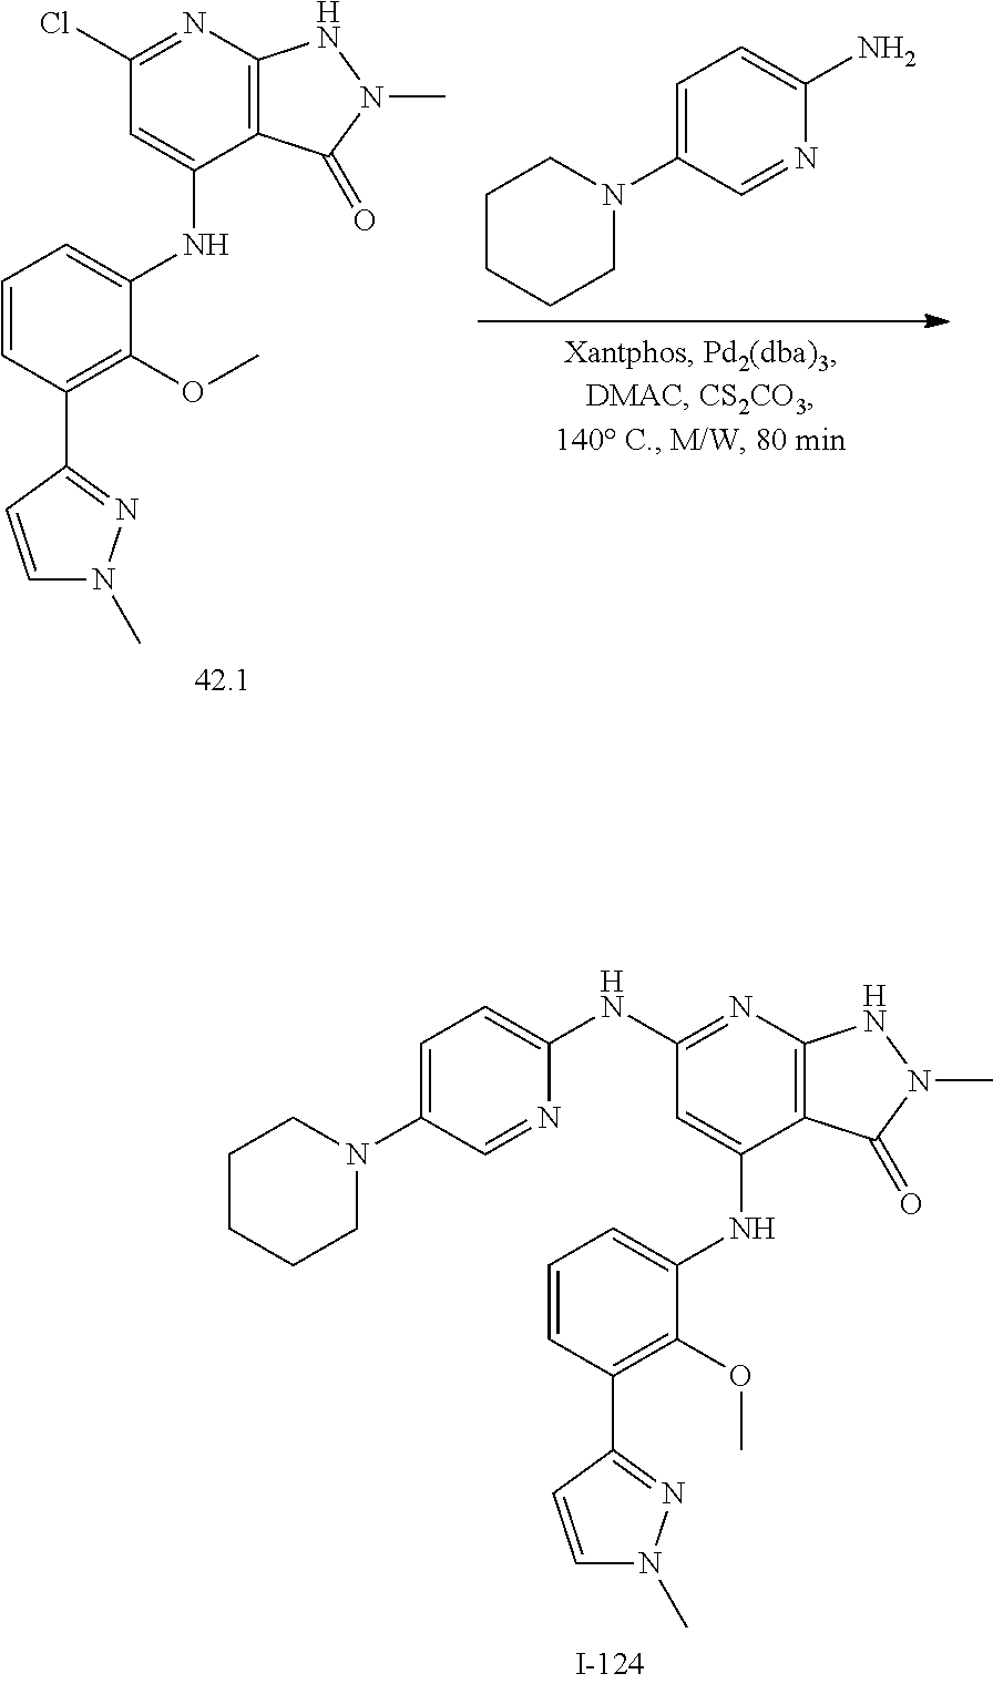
N1=CC(N2CCCCC2)=CC=C1N.C1=CC(C2=NN(C)C=C2)=C(OC)C(NC2=CC(Cl)=NC3=C2C(=O)N(C)N3)=C1.C1=CC(C2=NN(C)C=C2)=C(OC)C(NC2=CC(NC3=CC=C(N4CCCCC4)C=N3)=NC3=C2C(=O)N(C)N3)=C1
